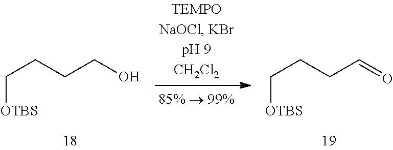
C(CCCO)[OTBS].C(CCC=O)[OTBS]
